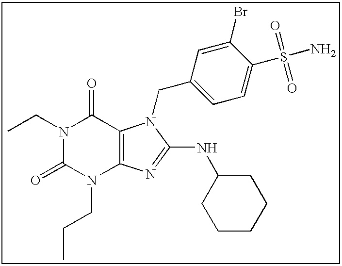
C(N1C(=O)N(CCC)C2=C(C1=O)N(CC1=CC=C(S(N)(=O)=O)C(Br)=C1)C(NC1CCCCC1)=N2)C
